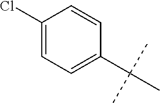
CC(C)(C)C1=CC=C(Cl)C=C1
